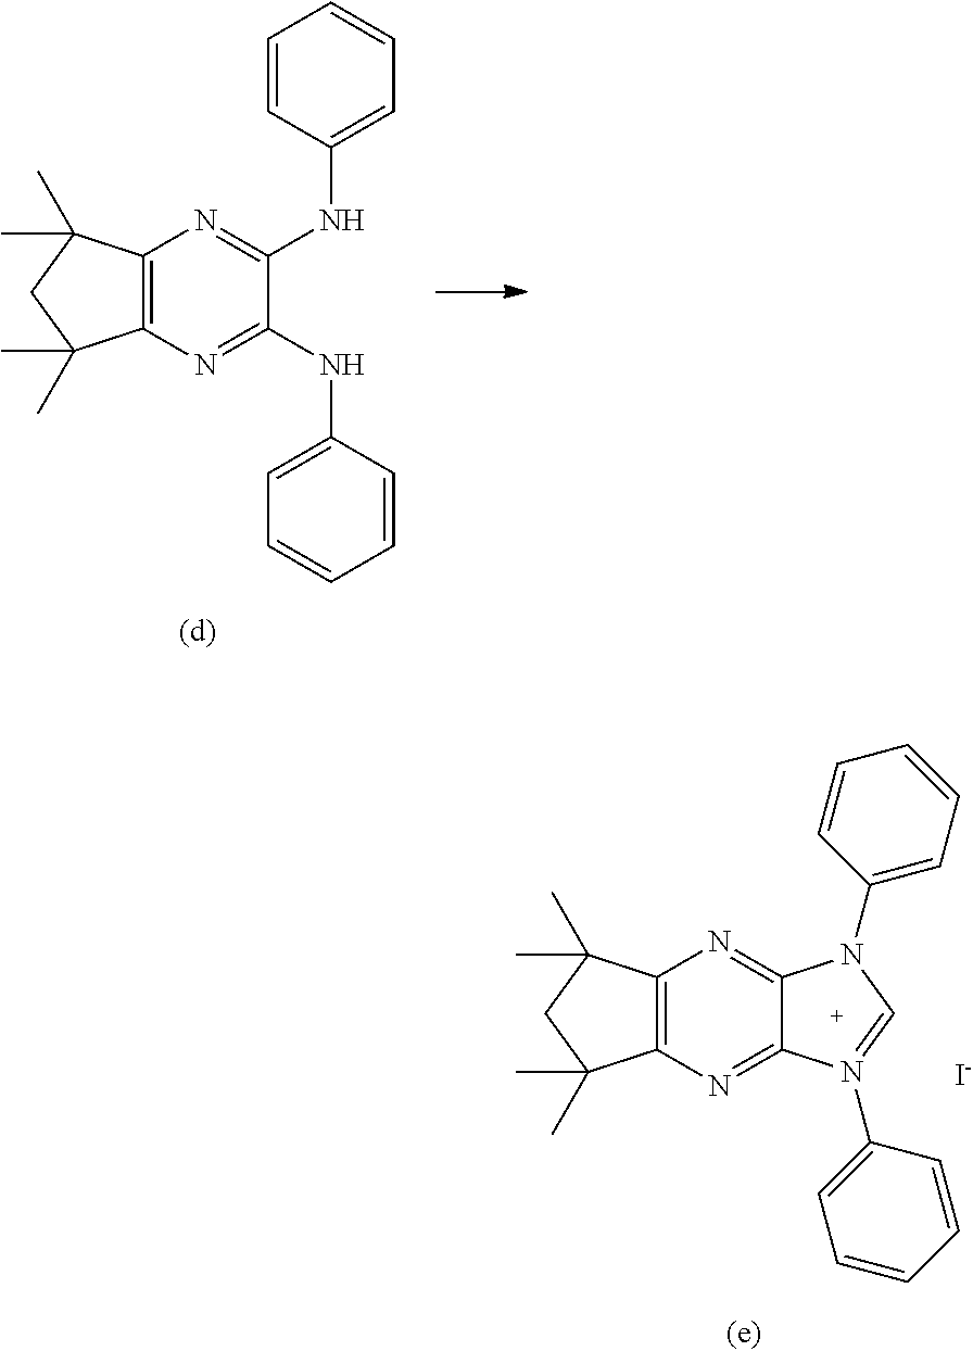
C12=C(N=C3C(=N1)N(C1=CC=CC=C1)C=N3C1=CC=CC=C1)C(C)(C)CC2(C)C.[I-].C12=C(N=C(NC3=CC=CC=C3)C(NC3=CC=CC=C3)=N1)C(C)(C)CC2(C)C
